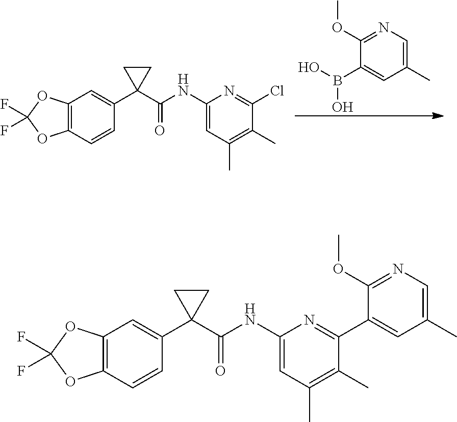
C12=C(C=CC(C3(C(NC4=CC(C)=C(C)C(C5=CC(C)=CN=C5OC)=N4)=O)CC3)=C1)OC(F)(F)O2.C1(OC)=NC=C(C)C=C1B(O)O.C12=C(C=CC(C3(C(NC4=CC(C)=C(C)C(Cl)=N4)=O)CC3)=C1)OC(F)(F)O2
